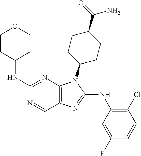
C1(NC2CCOCC2)=NC2=C(C=N1)N=C(NC1=C(Cl)C=CC(F)=C1)N2C1CCC(C(=O)N)CC1
